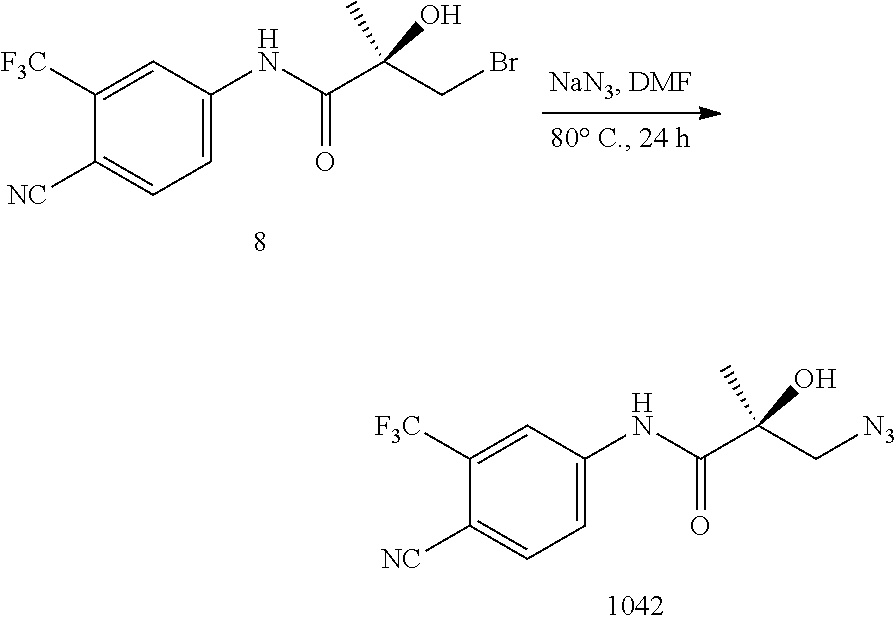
C1([F3C])=CC(NC(C(CBr)(O)C)=O)=CC=C1[NC].C1([F3C])=CC(NC(C(C[N3])(O)C)=O)=CC=C1[NC]
